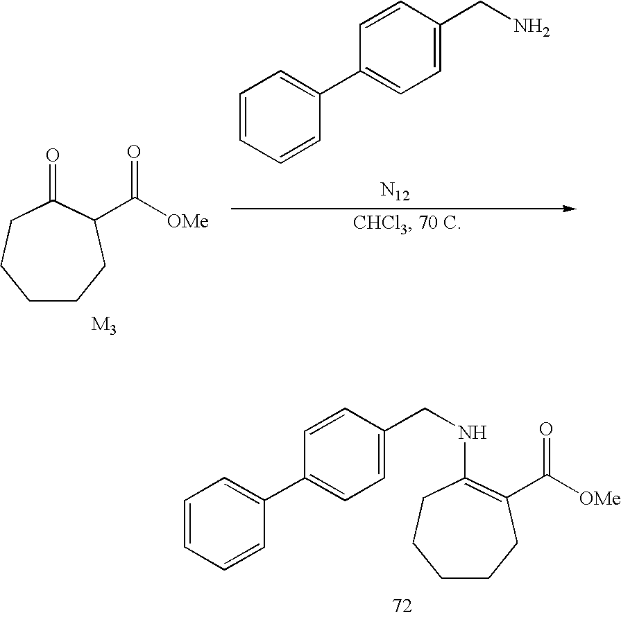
C1CCC(C([OMe])=O)C(=O)CC1.C1=CC=CC(C2=CC=C(CN)C=C2)=C1.[N12].C1CCC(C([OMe])=O)=C(NCC2=CC=C(C3=CC=CC=C3)C=C2)CC1
